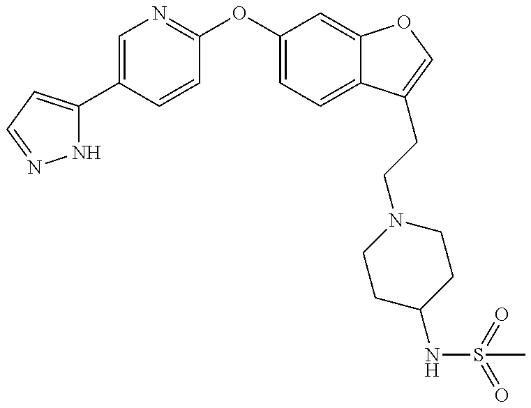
N1C(C2=CN=C(OC3=CC=C4C(=C3)OC=C4CCN3CCC(NS(=O)(=O)C)CC3)C=C2)=CC=N1
